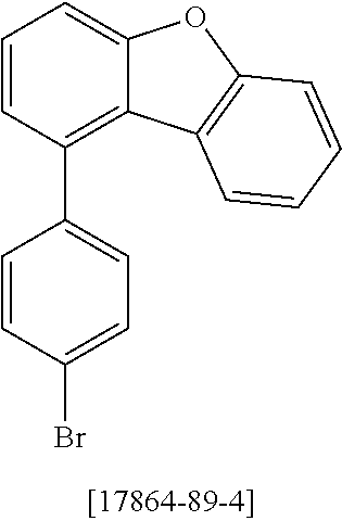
C1=CC(Br)=CC=C1C1=C2C(=CC=C1)OC1=C2C=CC=C1
